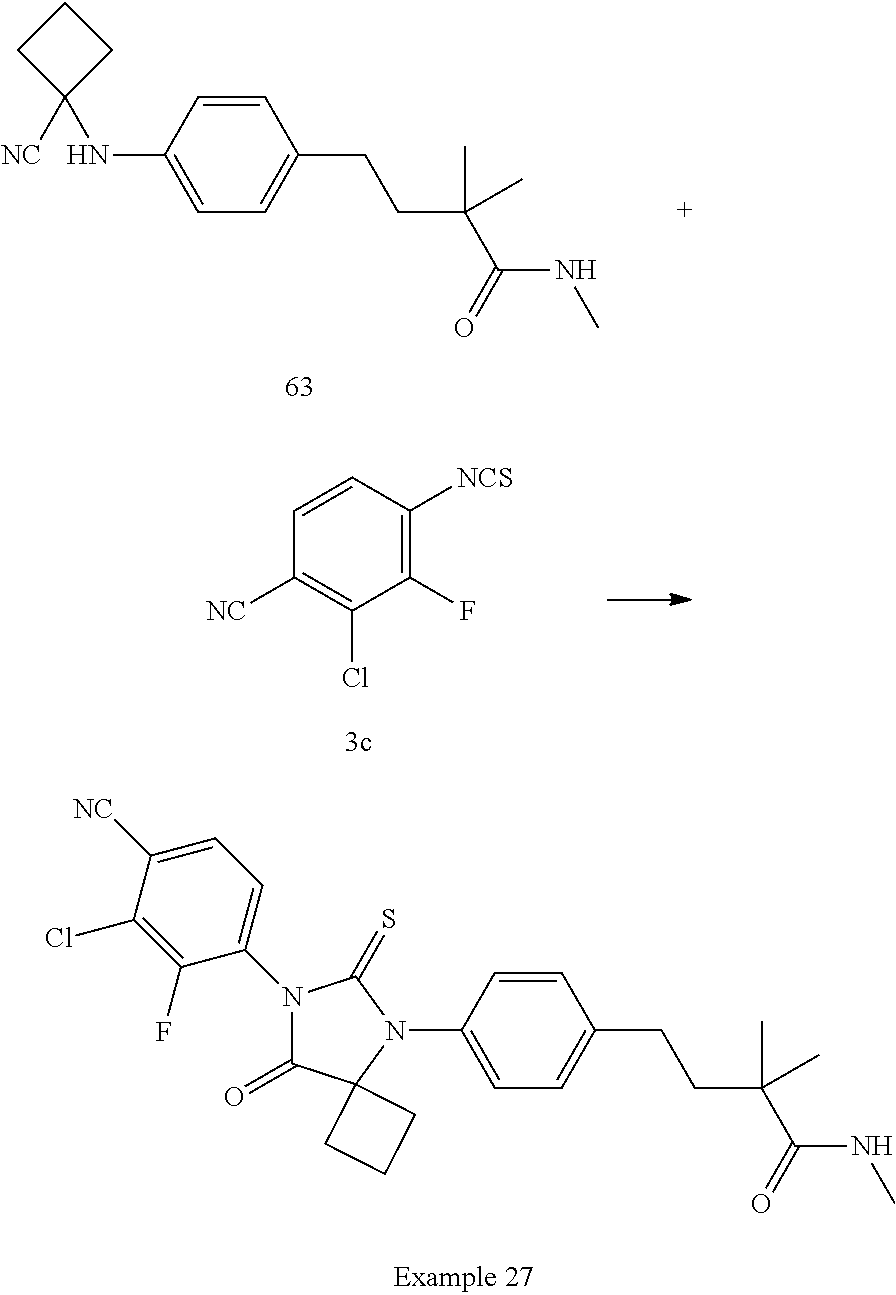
C1=C(N2C3(C(=O)N(C4=CC=C([NC])C(Cl)=C4F)C2=S)CCC3)C=CC(CCC(C(NC)=O)(C)C)=C1.C1=C(NC2([NC])CCC2)C=CC(CCC(C(NC)=O)(C)C)=C1.C1=CC([NCS])=C(F)C(Cl)=C1[NC]
